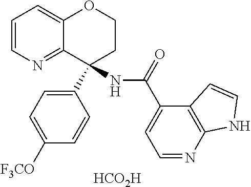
C12=NC=CC=C1OCCC2(C1=CC=C([F3CO])C=C1)NC(C1=CC=NC2=C1C=CN2)=O.[HCO2H]
